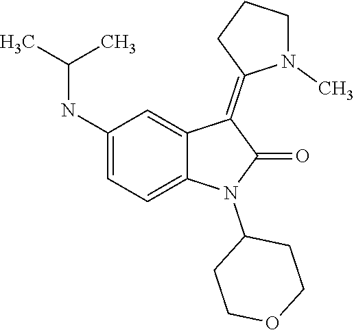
C1COCCC1N1C(=O)C(=C2N(C)CCC2)C2=CC(NC(C)C)=CC=C12
